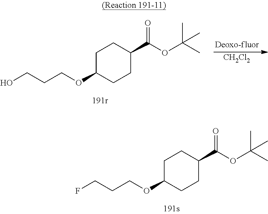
C1C(OCCCO)CCC(C(=O)OC(C)(C)C)C1.[CH2Cl2].C1C(OCCCF)CCC(C(=O)OC(C)(C)C)C1
